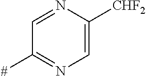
C1=NC([CHF2])=CN=C1[#]
